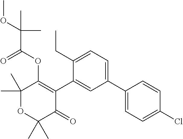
C1(C)(C)OC(C)(C)C(=O)C(C2=CC(C3=CC=C(Cl)C=C3)=CC=C2CC)=C1OC(C(OC)(C)C)=O
